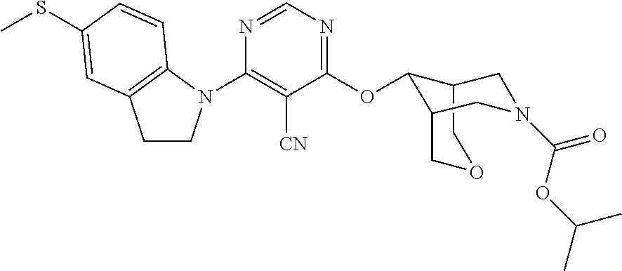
C1(N2CCC3=C2C=CC(SC)=C3)=C([CN])C(OC2C3CN(C(OC(C)C)=O)CC2COC3)=NC=N1
